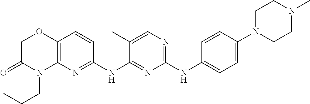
C1(NC2=CC=C(N3CCN(C)CC3)C=C2)=NC=C(C)C(NC2=NC3=C(C=C2)OCC(=O)N3CCC)=N1
